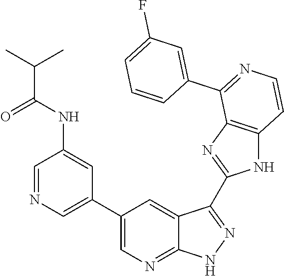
C1=NC=C(C2=CN=C3C(=C2)C(C2=NC4=C(N2)C=CN=C4C2=CC(F)=CC=C2)=NN3)C=C1NC(C(C)C)=O
